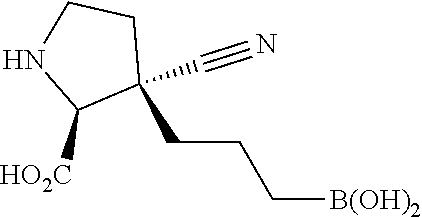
C1(CCC[B(OH)2])(C#N)CCNC1[HO2C]
